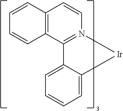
C12=N(C=CC3=C1C=CC=C3)[Ir]C1=CC=CC=C21
